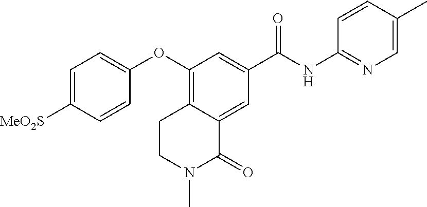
C1(OC2=CC=C([MeO2S])C=C2)=C2C(=CC(C(=O)NC3=NC=C(C)C=C3)=C1)C(=O)N(C)CC2
